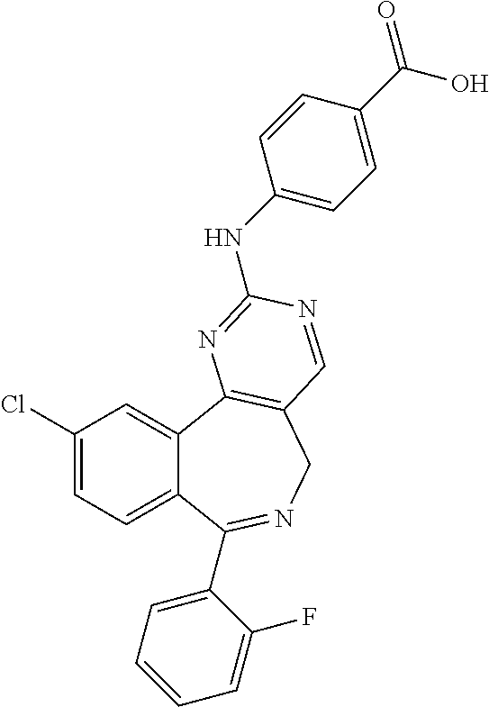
C1(Cl)=CC=C2C(=C1)C1=C(CN=C2C2=CC=CC=C2F)C=NC(NC2=CC=C(C(=O)O)C=C2)=N1
